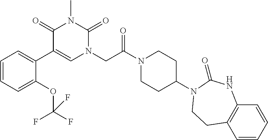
C1=CC=C(OC(F)(F)F)C(C2=CN(CC(N3CCC(N4C(=O)NC5=C(C=CC=C5)CC4)CC3)=O)C(=O)N(C)C2=O)=C1
